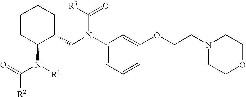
C1(N(CC2C(N([R1])C([R2])=O)CCCC2)C([R3])=O)=CC=CC(OCCN2CCOCC2)=C1
